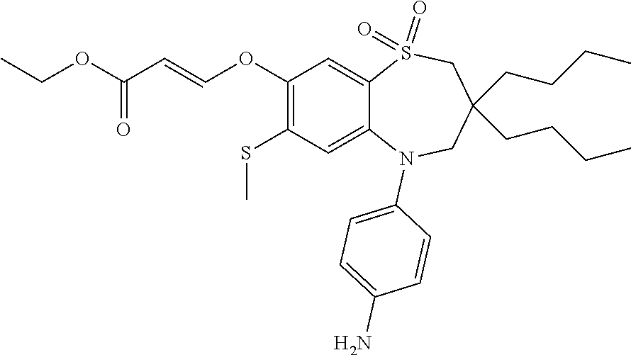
C1(N)=CC=C(N2C3=CC(SC)=C(OC=CC(=O)OCC)C=C3S(=O)(=O)CC(CCCC)(CCCC)C2)C=C1
